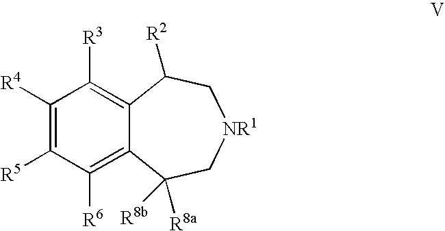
C1([R4])=C([R5])C([R6])=C2C(=C1[R3])C([R2])C[NR1]CC2([R8a])[R8b]
